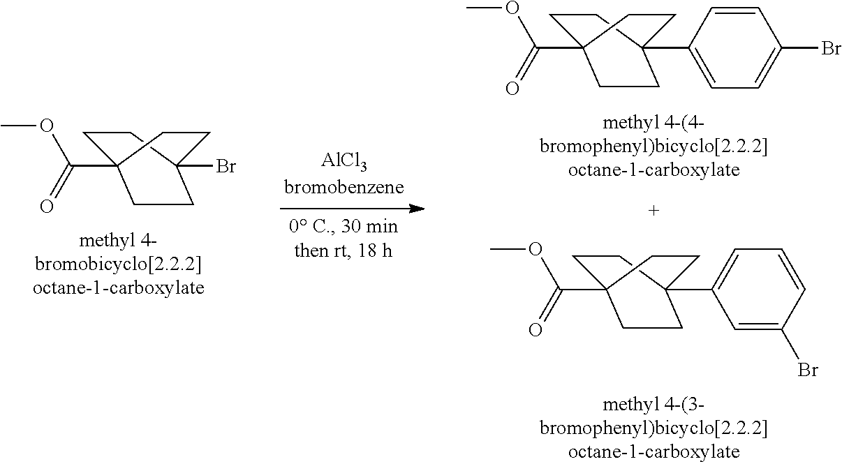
COC(=O)C12CCC(Br)(CC1)CC2.COC(=O)C12CCC(C3=CC=C(Br)C=C3)(CC1)CC2.COC(=O)C12CCC(C3=CC=CC(Br)=C3)(CC1)CC2
